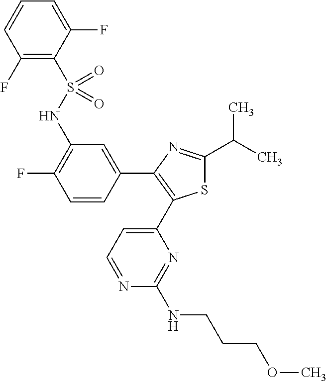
C1(C(C)C)=NC(C2=CC(NS(C3=C(F)C=CC=C3F)(=O)=O)=C(F)C=C2)=C(C2=CC=NC(NCCCOC)=N2)S1
